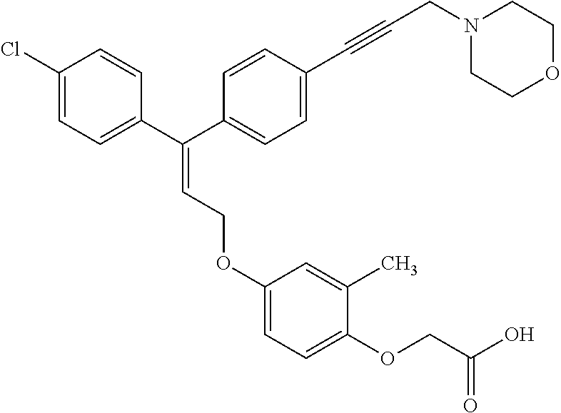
N1(CC#CC2=CC=C(C(C3=CC=C(Cl)C=C3)=CCOC3=CC=C(OCC(=O)O)C(C)=C3)C=C2)CCOCC1
